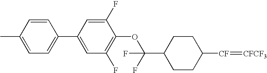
C1(OC(C2CCC([CF]=[CFCF3])CC2)(F)F)=C(F)C=C(C2=CC=C(C)C=C2)C=C1F
